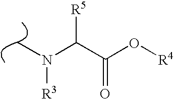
C(C(O[R4])=O)([R5])N([R3])C
